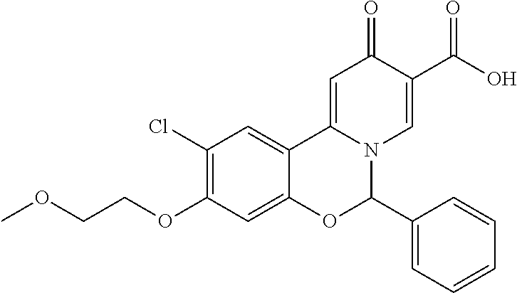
C1(Cl)=C(OCCOC)C=C2C(=C1)C1=CC(=O)C(C(O)=O)=CN1C(C1=CC=CC=C1)O2
